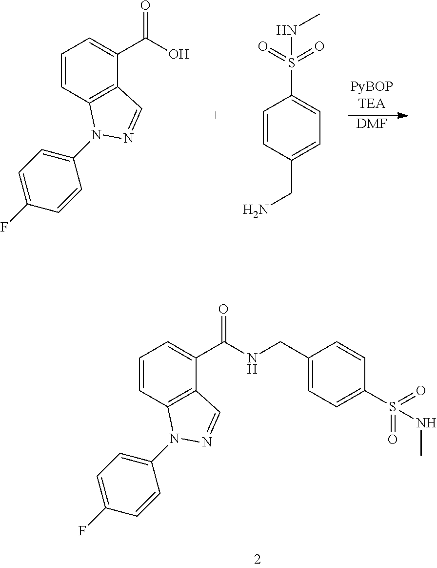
[DMF].C1=CC2=C(C(C(O)=O)=C1)C=NN2C1=CC=C(F)C=C1.C1=CC(CN)=CC=C1S(=O)(=O)NC.C1=CC2=C(C(C(NCC3=CC=C(S(=O)(=O)NC)C=C3)=O)=C1)C=NN2C1=CC=C(F)C=C1
